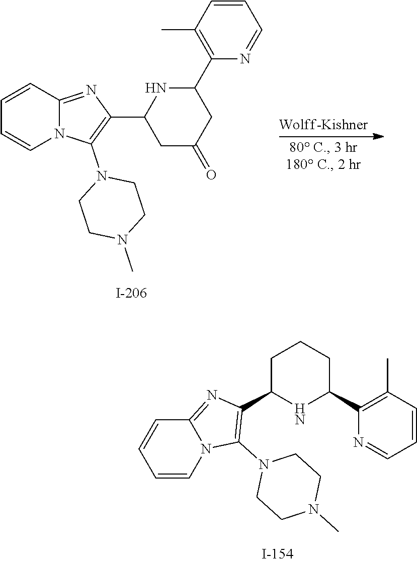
C1=CC2=NC(C3CC(=O)CC(C4=C(C)C=CC=N4)N3)=C(N3CCN(C)CC3)N2C=C1.C1=CN2C(=NC(C3NC(C4=C(C)C=CC=N4)CCC3)=C2N2CCN(C)CC2)C=C1
